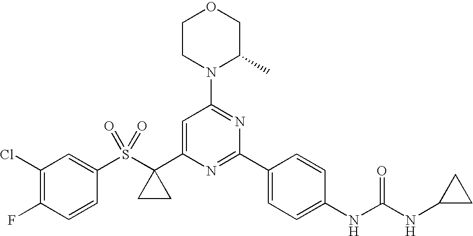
S(C1(C2=CC(N3C(C)COCC3)=NC(C3=CC=C(NC(NC4CC4)=O)C=C3)=N2)CC1)(=O)(=O)C1=CC(Cl)=C(F)C=C1
